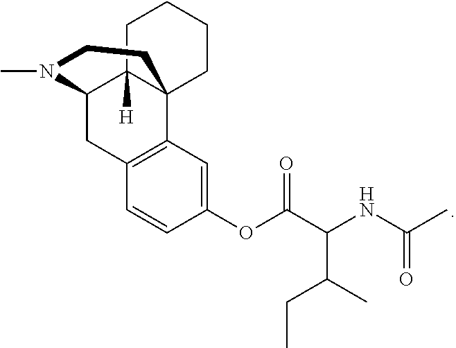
CN1C2CC3=C(C=C(OC(C(C(CC)C)NC(=O)C)=O)C=C3)C3(C2([H])CCCC3)CC1
